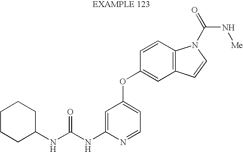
C1(NC(NC2=CC(OC3=CC4=C(C=C3)N(C(=O)N[Me])C=C4)=CC=N2)=O)CCCCC1
